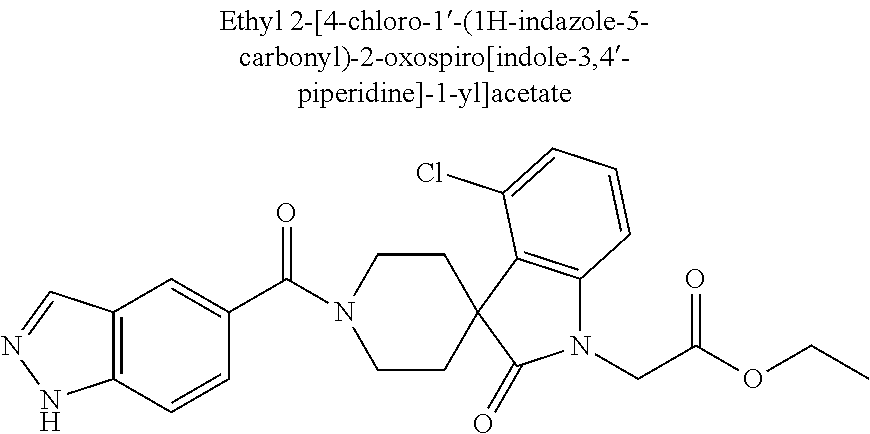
C1CC2(CCN1C(=O)C1=CC3=C(C=C1)NN=C3)C1=C(N(CC(OCC)=O)C2=O)C=CC=C1Cl
